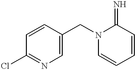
C1=CC(CN2C=CC=CC2=N)=CN=C1Cl
